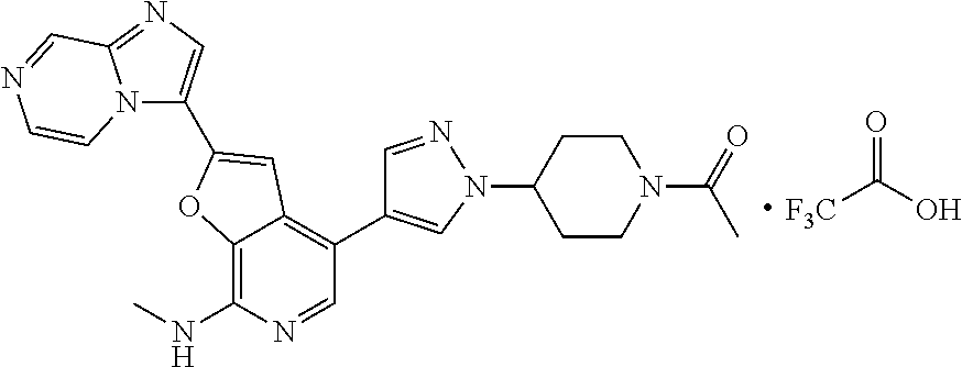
[F3C]C(O)=O.C12=C(NC)N=CC(C3=CN(C4CCN(C(=O)C)CC4)N=C3)=C1C=C(C1=CN=C3N1C=CN=C3)O2
